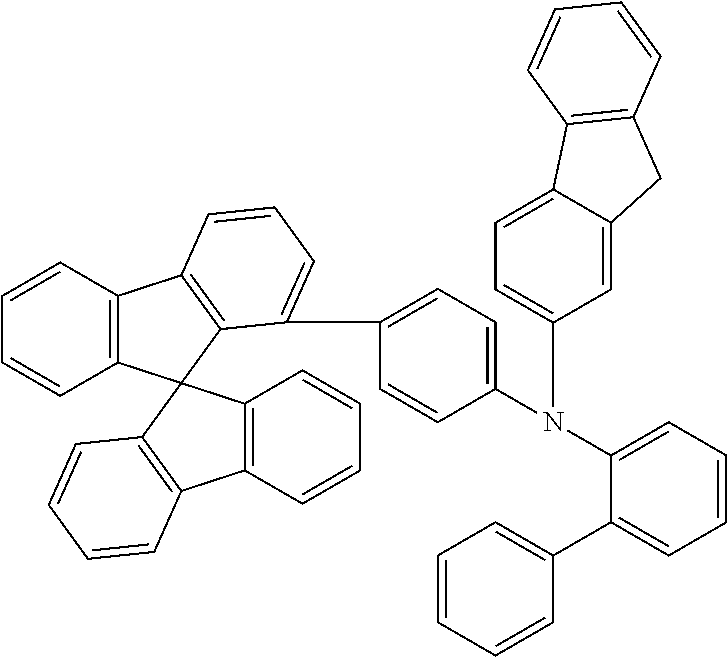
C12=C(C3(C4=C1C=CC=C4C1=CC=C(N(C4=CC=C5C(=C4)CC4=C5C=CC=C4)C4=CC=CC=C4C4=CC=CC=C4)C=C1)C1=C(C4=C3C=CC=C4)C=CC=C1)C=CC=C2
